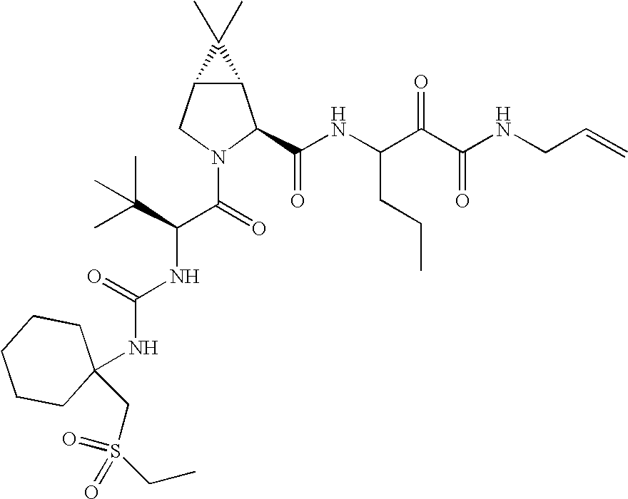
C12C(CN(C(=O)C(C(C)(C)C)NC(NC3(CS(CC)(=O)=O)CCCCC3)=O)C1C(NC(C(C(NCC=C)=O)=O)CCC)=O)C2(C)C
